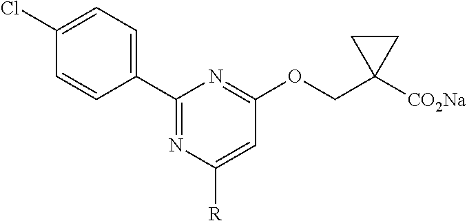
C1(Cl)=CC=C(C2=NC([R])=CC(OCC3([CO2Na])CC3)=N2)C=C1
